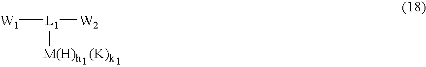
[W1][L1]([W2])[M(H)h   (K)k]
